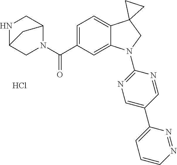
N1=NC=CC=C1C1=CN=C(N2C3=CC(C(N4C5CNC(C4)C5)=O)=CC=C3C3(C2)CC3)N=C1.Cl
